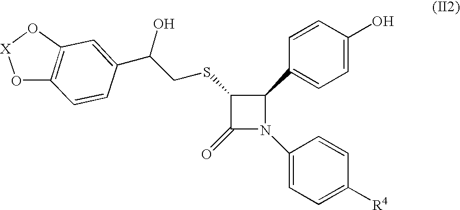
C1(C2=CC=C(O)C=C2)C(SCC(C2=CC3=C(C=C2)O[X]O3)O)C(=O)N1C1=CC=C([R4])C=C1
